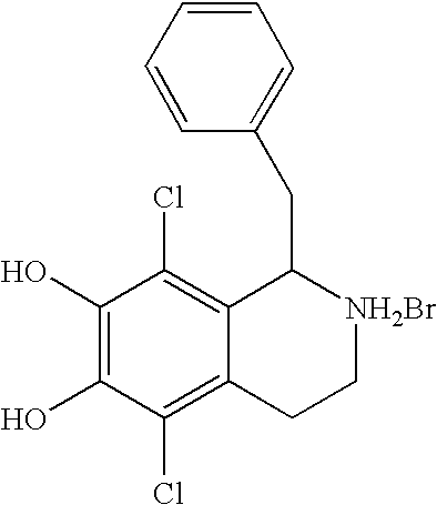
C1(O)=C(O)C(Cl)=C2C(=C1Cl)C(CC1=CC=CC=C1)[NH2Br]CC2
